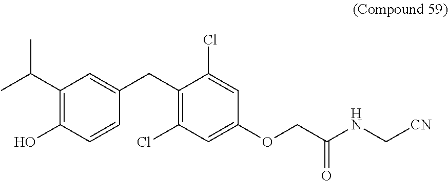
C1(Cl)=CC(OCC(NC[CN])=O)=CC(Cl)=C1CC1=CC(C(C)C)=C(O)C=C1
